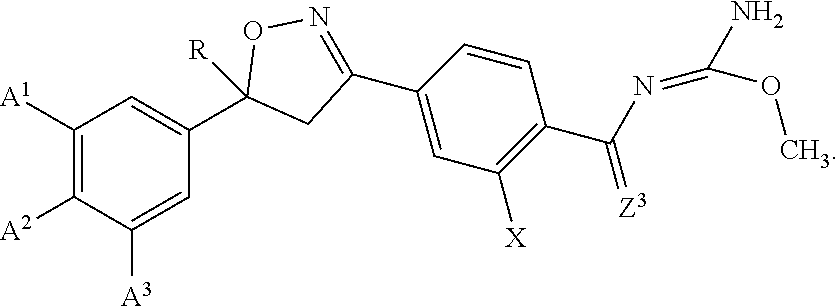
C1([A1])=C([A2])C([A3])=CC(C2([R])CC(C3=CC([X])=C(C(N=C(N)OC)=[Z3])C=C3)=NO2)=C1
